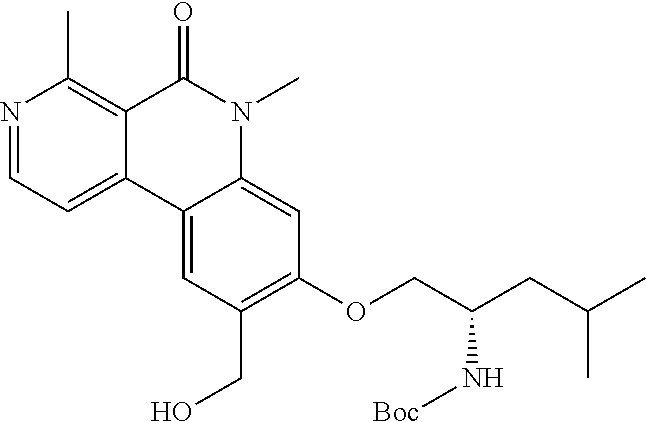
N1=CC=C2C(=C1C)C(=O)N(C)C1=CC(OCC(CC(C)C)N[Boc])=C(CO)C=C21
